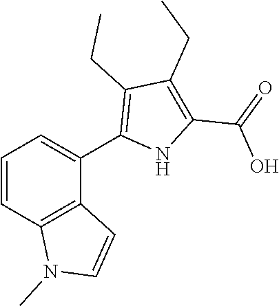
C1=CC2=C(C(C3=C(CC)C(CC)=C(C(=O)O)N3)=C1)C=CN2C
